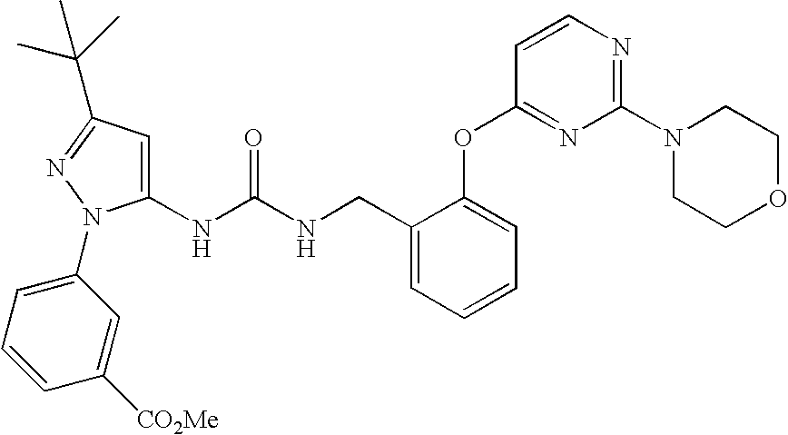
C1(NC(NCC2=CC=CC=C2OC2=NC(N3CCOCC3)=NC=C2)=O)=CC(C(C)(C)C)=NN1C1=CC=CC([CO2Me])=C1
